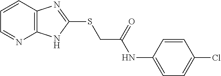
C12=C(C=CC=N1)N=C(SCC(NC1=CC=C(Cl)C=C1)=O)N2
